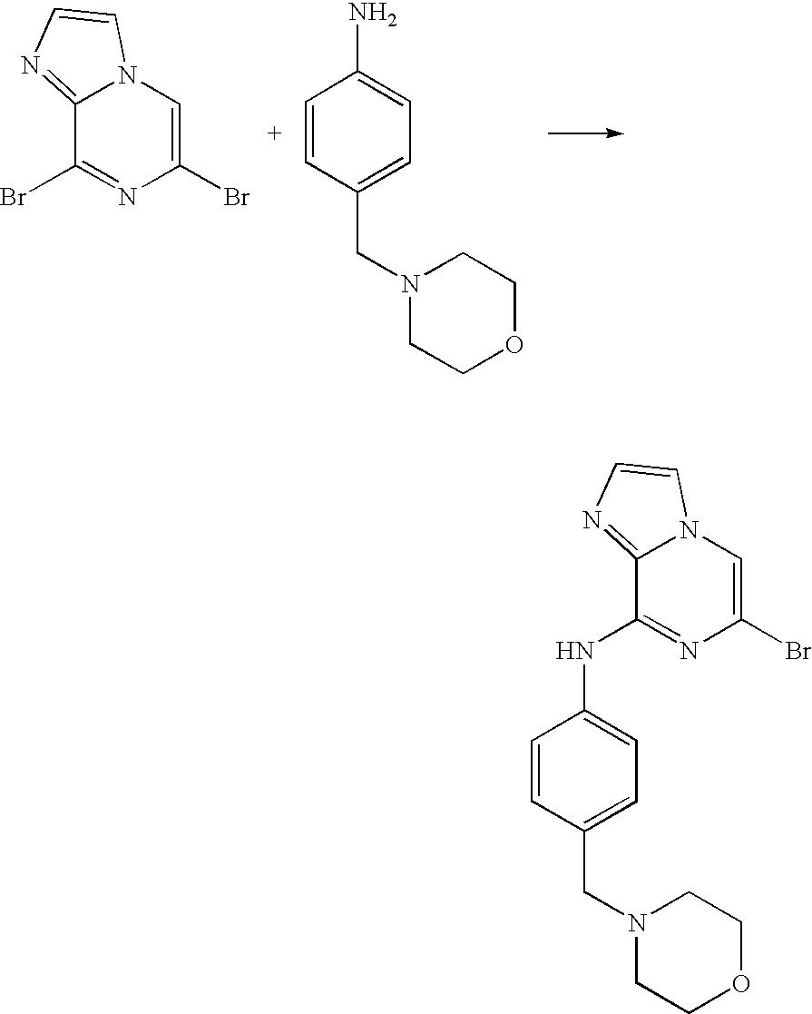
C1(Br)=CN2C(=NC=C2)C(Br)=N1.C1=CC(CN2CCOCC2)=CC=C1N.C1=CC(CN2CCOCC2)=CC=C1NC1=NC(Br)=CN2C1=NC=C2
